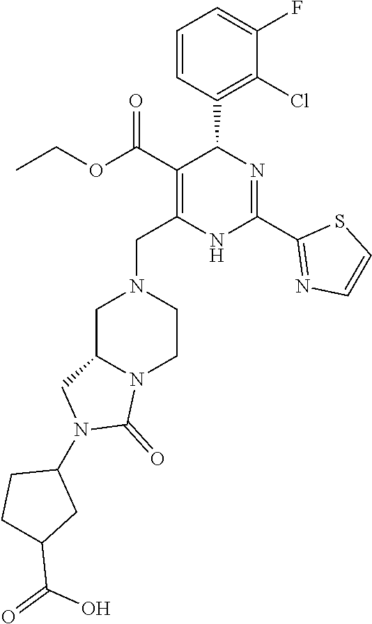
C1=CC(C2C(C(OCC)=O)=C(CN3CC4N(CC3)C(=O)N(C3CCC(C(O)=O)C3)C4)NC(C3=NC=CS3)=N2)=C(Cl)C(F)=C1
